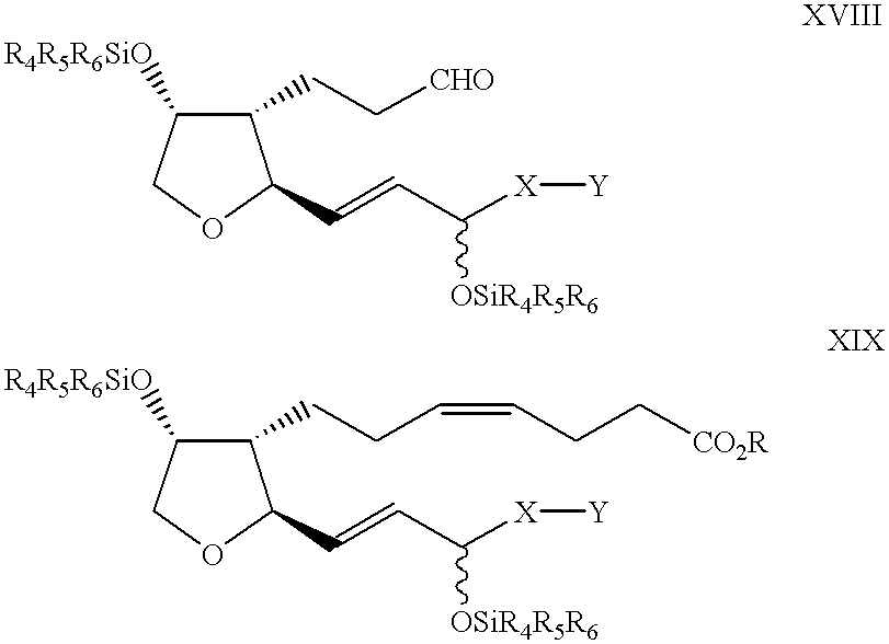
O1C(C=CC([X][Y])[OSiR4R5R6])C(CC[CHO])C([R4R5R6SiO])C1.O1C(C=CC([X][Y])[OSiR4R5R6])C(CCC=CCC[CO2R])C([R4R5R6SiO])C1
